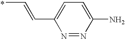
CC=CC1=CC=C(N)N=N1
